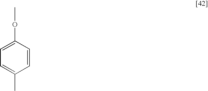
C1=C(C)C=CC(OC)=C1
